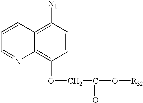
C1=CC2=C([X1])C=CC(OCC(O[R32])=O)=C2N=C1
